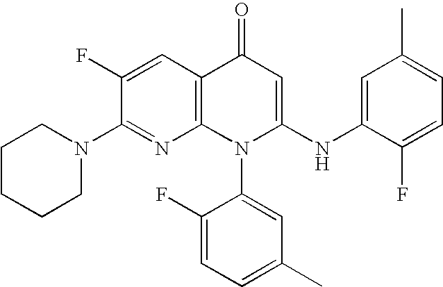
C1(N2CCCCC2)=NC2=C(C=C1F)C(=O)C=C(NC1=CC(C)=CC=C1F)N2C1=CC(C)=CC=C1F
